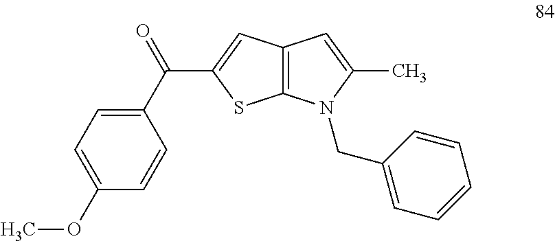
C1=C(OC)C=CC(C(=O)C2=CC3=C(S2)N(CC2=CC=CC=C2)C(C)=C3)=C1
